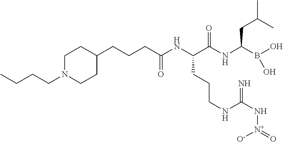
C(C(NC(C(NC(B(O)O)CC(C)C)=O)CCCNC(=N)N[N+]([O-])=O)=O)CCC1CCN(CCCC)CC1
